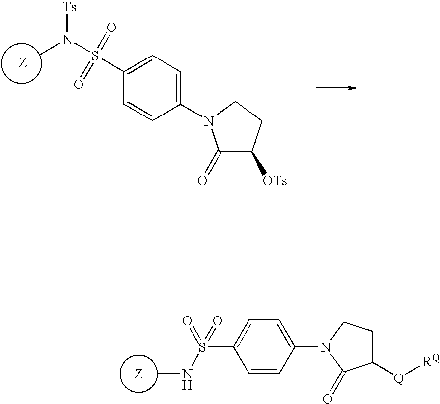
C1=CC(N2C(=O)C([Q][RQ])CC2)=CC=C1S(NC)(=O)=O.CN(S(C1=CC=C(N2C(=O)C([OTs])CC2)C=C1)(=O)=O)[Ts]
